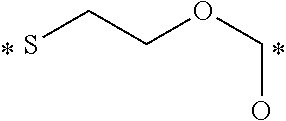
SCCOCO
